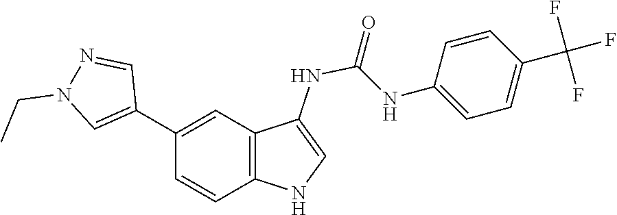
C1(C2=CC3=C(NC=C3NC(NC3=CC=C(C(F)(F)F)C=C3)=O)C=C2)=CN(CC)N=C1
